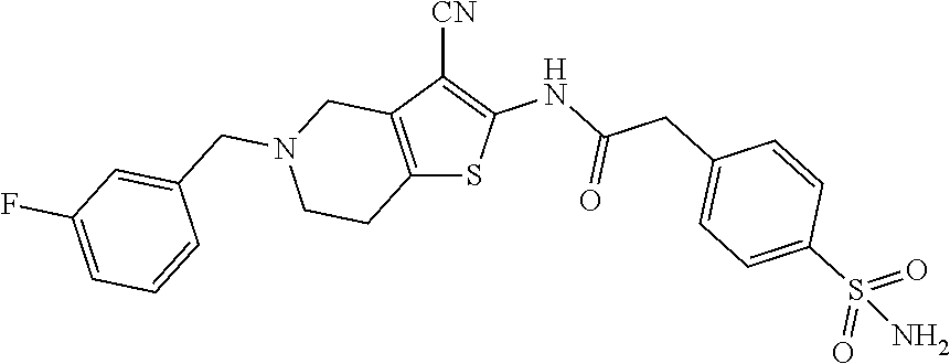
C12=C(C([CN])=C(NC(CC3=CC=C(S(=O)(=O)N)C=C3)=O)S1)CN(CC1=CC(F)=CC=C1)CC2
